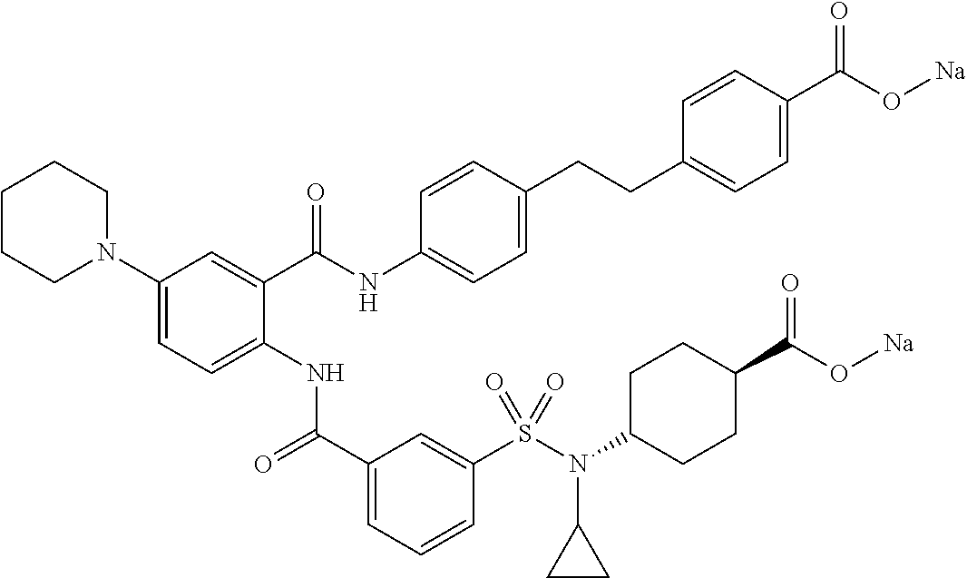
C1(N2CCCCC2)=CC=C(NC(C2=CC=CC(S(N(C3CC3)C3CCC(C(=O)O[Na])CC3)(=O)=O)=C2)=O)C(C(NC2=CC=C(CCC3=CC=C(C(O[Na])=O)C=C3)C=C2)=O)=C1
